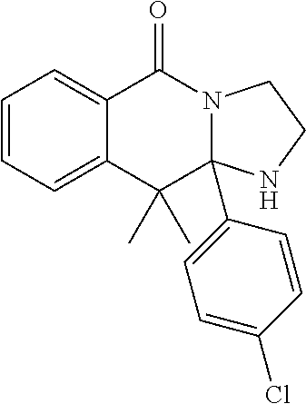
C1=CC=C2C(=C1)C(=O)N1CCNC1(C1=CC=C(Cl)C=C1)C2(C)C
